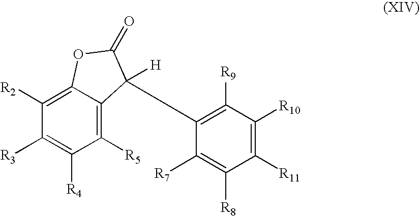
C1([R2])=C2C(=C([R5])C([R4])=C1[R3])C([H])(C1=C([R9])C([R10])=C([R11])C([R8])=C1[R7])C(=O)O2
